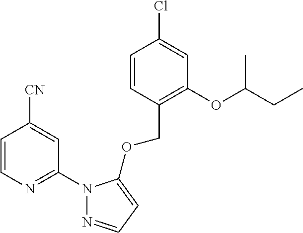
C1=CN=C(N2N=CC=C2OCC2=C(OC(C)CC)C=C(Cl)C=C2)C=C1[CN]
